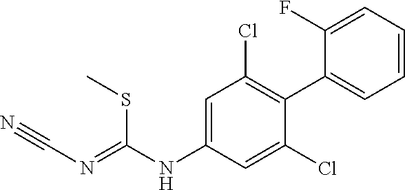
N(C1=CC(Cl)=C(C2=CC=CC=C2F)C(Cl)=C1)C(SC)=NC#N
